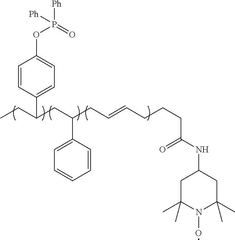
C1=CC(C(CC)CC(CC=CCCCC(NC2CC(C)(C)N(O)C(C)(C)C2)=O)C2=CC=CC=C2)=CC=C1OP(=O)([Ph])[Ph]
